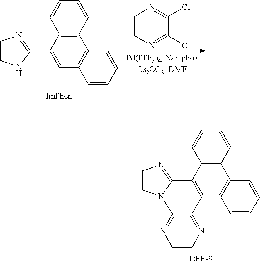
C1=CNC(C2=CC3=C(C4=C2C=CC=C4)C=CC=C3)=N1.C1=CN=C(Cl)C(Cl)=N1.C1=CN2C(=N1)C1=C(C3=C(C4=C1C=CC=C4)C=CC=C3)C1=NC=CN=C21
